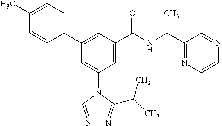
C1(C2=CC(C(NC(C3=NC=CN=C3)C)=O)=CC(N3C=NN=C3C(C)C)=C2)=CC=C(C)C=C1
